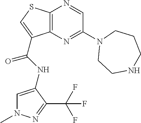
C12=C(N=C(N3CCNCCC3)C=N1)C(C(=O)NC1=CN(C)N=C1C(F)(F)F)=CS2
